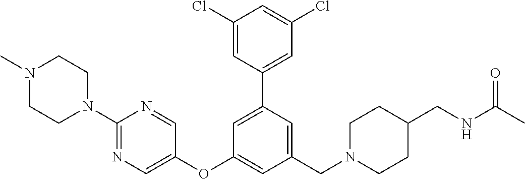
C1(Cl)=CC(C2=CC(OC3=CN=C(N4CCN(C)CC4)N=C3)=CC(CN3CCC(CNC(C)=O)CC3)=C2)=CC(Cl)=C1
